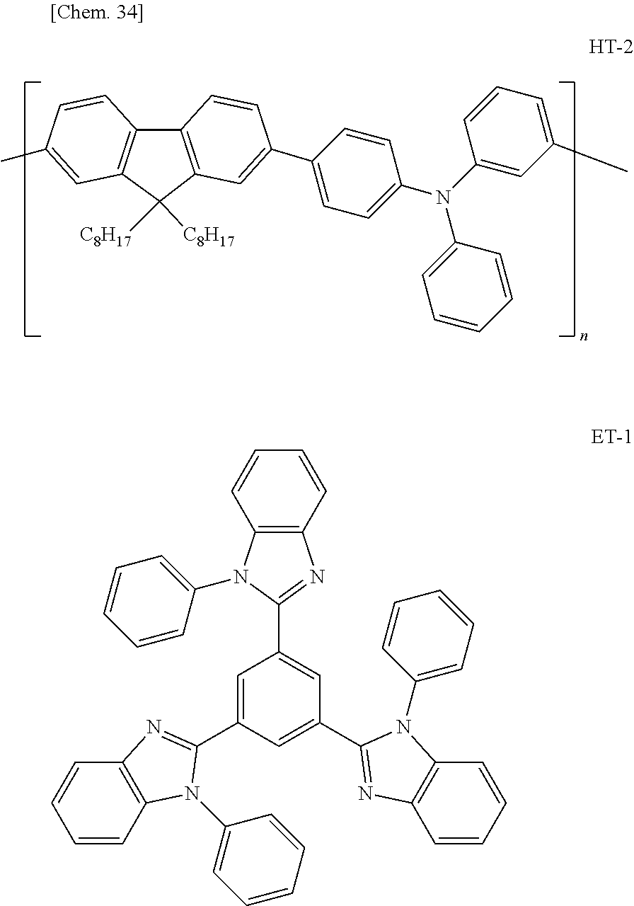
C12=C(C([C8H17])([C8H17])C3=C1C=CC(C1=CC=C(N(C4=CC=CC=C4)C4=CC(C)=CC=C4)C=C1)=C3)C=C(C)C=C2.C1=CC=CC2=C1N(C1=CC=CC=C1)C(C1=CC(C3=NC4=C(C=CC=C4)N3C3=CC=CC=C3)=CC(C3=NC4=C(C=CC=C4)N3C3=CC=CC=C3)=C1)=N2
